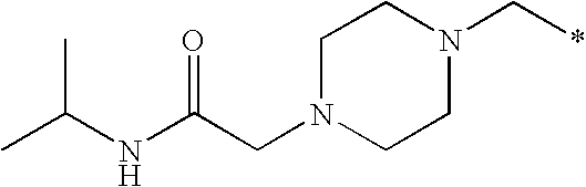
C1N(CC(NC(C)C)=O)CCN(C*)C1
